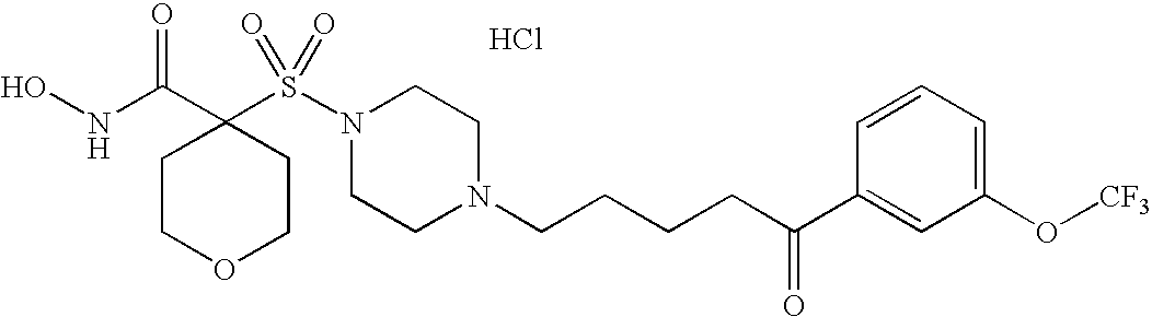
ONC(C1(S(N2CCN(CCCCC(C3=CC(O[CF3])=CC=C3)=O)CC2)(=O)=O)CCOCC1)=O.Cl
